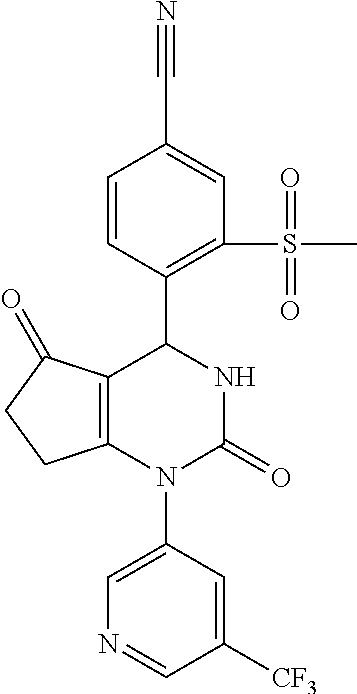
C1=C(N2C3=C(C(=O)CC3)C(C3=C(S(C)(=O)=O)C=C(C#N)C=C3)NC2=O)C=C([CF3])C=N1
